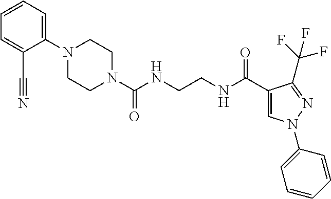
N1(C(NCCNC(C2=CN(C3=CC=CC=C3)N=C2C(F)(F)F)=O)=O)CCN(C2=CC=CC=C2C#N)CC1
